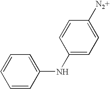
C1=CC(NC2=CC=C([N2+])C=C2)=CC=C1
